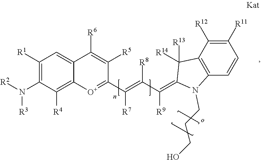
C12=CC([R1])=C(N([R2])[R3])C([R4])=C1[O+]=C(C(=C([R8])C([R9])=C1C([R13])([R14])C3=C(C=CC([R11])=C3[R12])N1CCCO)[R7])C([R5])=C2[R6]
